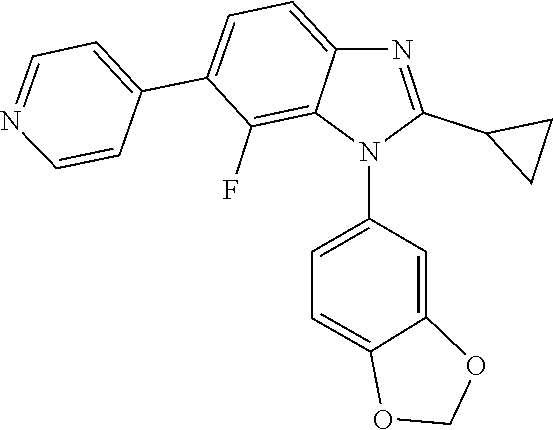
C1=C2C(=C(F)C(C3=CC=NC=C3)=C1)N(C1=CC=C3C(=C1)OCO3)C(C1CC1)=N2
